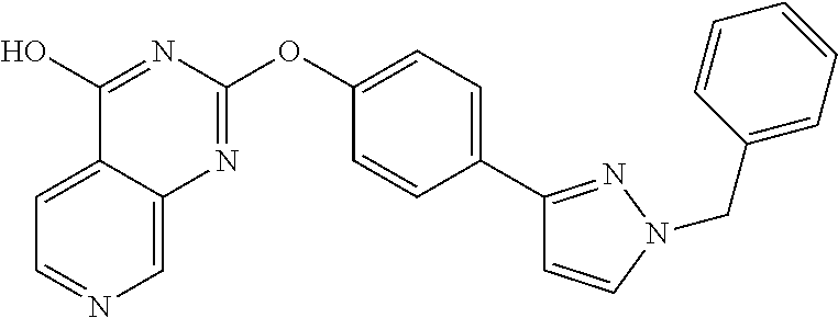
C1=C2C(=CN=C1)N=C(OC1=CC=C(C3=NN(CC4=CC=CC=C4)C=C3)C=C1)N=C2O
